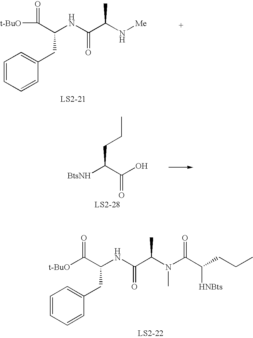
O=C(C(NC(=O)C(N[Me])C)CC1=CC=CC=C1)[t-BuO].C(C(C(O)=O)[BtsNH])CC.O=C(C(NC(=O)C(N(C)C(C([HNBts])CCC)=O)C)CC1=CC=CC=C1)[t-BuO]
